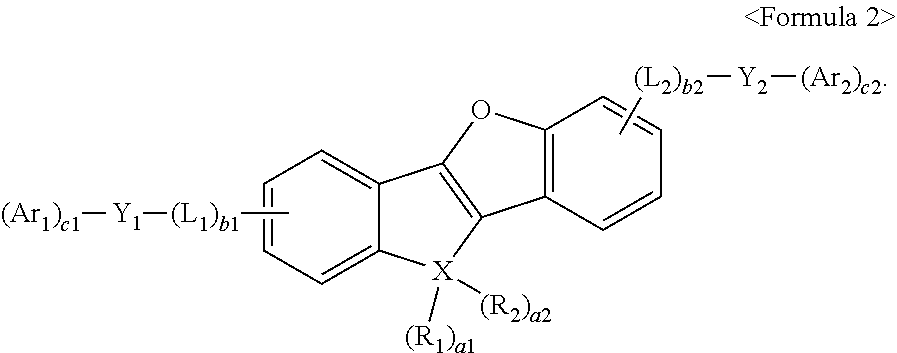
[(L2)b2]([Y2][(Ar2)c2])C.[(L1)b1](C)[Y1][(Ar1)c1].C1=C2C(=CC=C1)C1=C(C3=C(O1)C=CC=C3)[X]2([(R1)a1])[(R2)a2]
